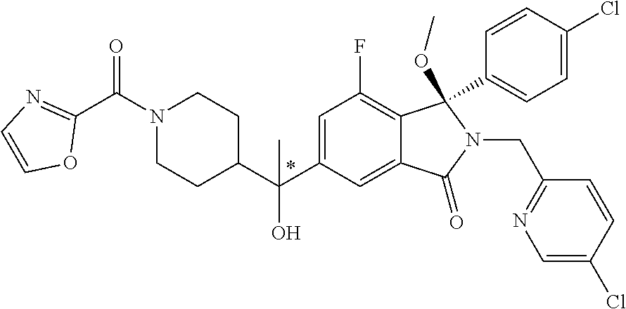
C1=C(C(C2CCN(C(C3=NC=CO3)=O)CC2)(O)C)C=C2C(=C1F)C(C1=CC=C(Cl)C=C1)(OC)N(CC1=NC=C(Cl)C=C1)C2=O
